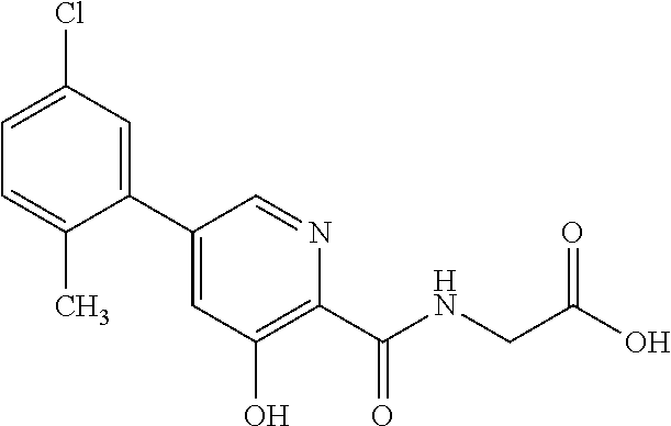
C1=C(Cl)C=C(C2=CC(O)=C(C(=O)NCC(O)=O)N=C2)C(C)=C1
